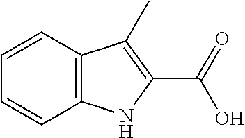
C1=CC2=C(C=C1)C(C)=C(C(=O)O)N2
